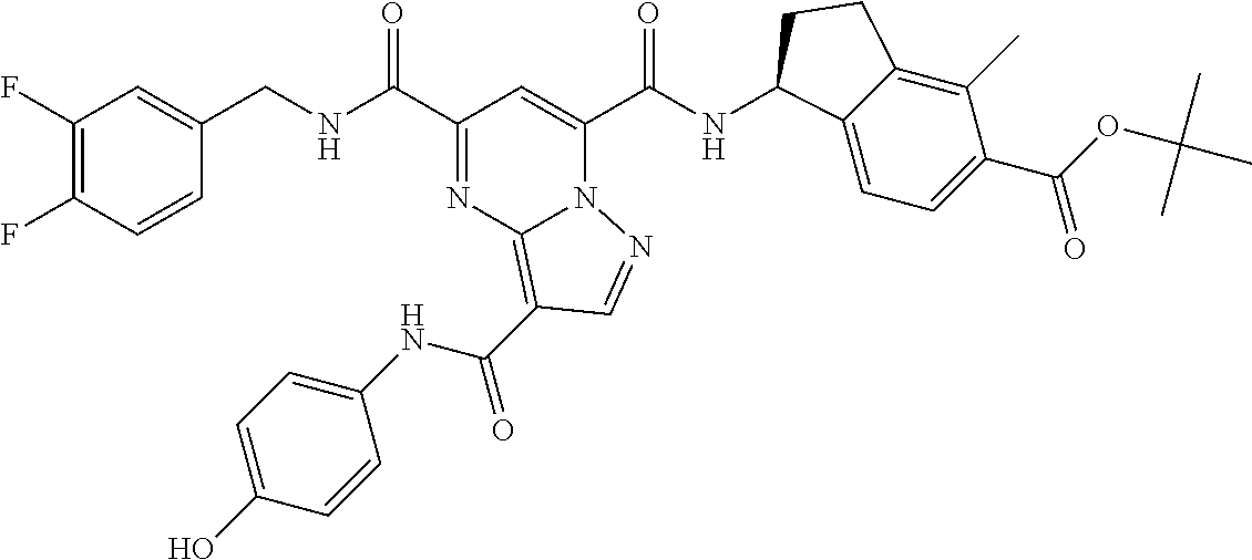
C1(F)=C(F)C=CC(CNC(C2=NC3=C(C(=O)NC4=CC=C(O)C=C4)C=NN3C(C(NC3C4=CC=C(C(OC(C)(C)C)=O)C(C)=C4CC3)=O)=C2)=O)=C1
